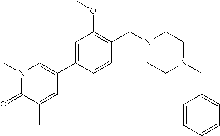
C1(CN2CCN(CC3=CC=CC=C3)CC2)=C(OC)C=C(C2=CN(C)C(=O)C(C)=C2)C=C1
